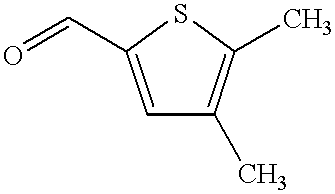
C1=C(C=O)SC(C)=C1C
